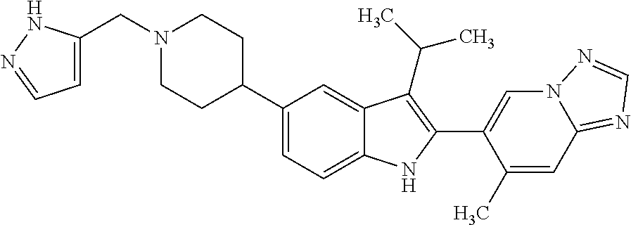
N1(CC2=CC=NN2)CCC(C2=CC=C3C(=C2)C(C(C)C)=C(C2=CN4C(=NC=N4)C=C2C)N3)CC1
